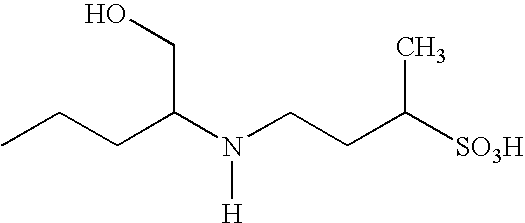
CCCC(N(CCC([SO3H])C)[H])CO
